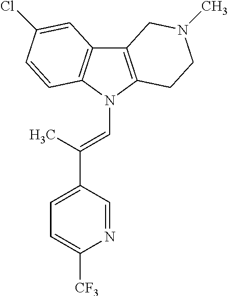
C12=C(N(C=C(C3=CC=C([CF3])N=C3)C)C3=C1C=C(Cl)C=C3)CCN(C)C2
